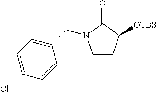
C1CC([OTBS])C(=O)N1CC1=CC=C(Cl)C=C1
